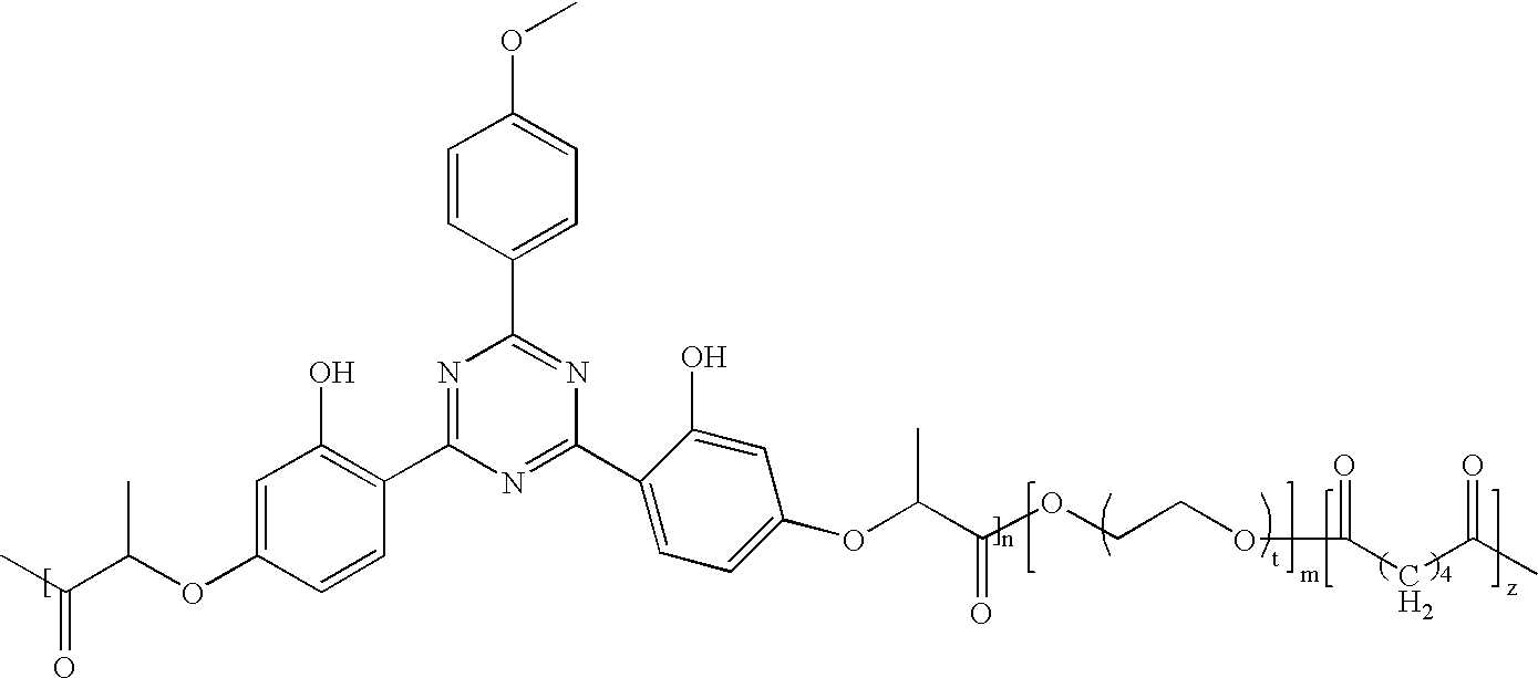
C1=CC(C2=NC(C3=CC=C(OC(C(OCCOC(=O)CC(C)=O)=O)C)C=C3O)=NC(C3=C(O)C=C(OC(C(C)=O)C)C=C3)=N2)=CC=C1OC
